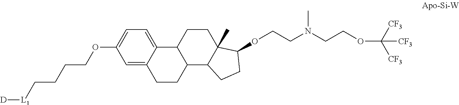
C1=C2C(=CC=C1OCCCC[L1][D])C1C(CC2)C2C(C)(CC1)C(OCCN(CCOC([CF3])([CF3])[CF3])C)CC2
